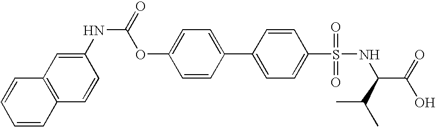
C1=CC2=C(C=C1)C=C(NC(=O)OC1=CC=C(C3=CC=C(S(NC(C(O)=O)C(C)C)(=O)=O)C=C3)C=C1)C=C2
